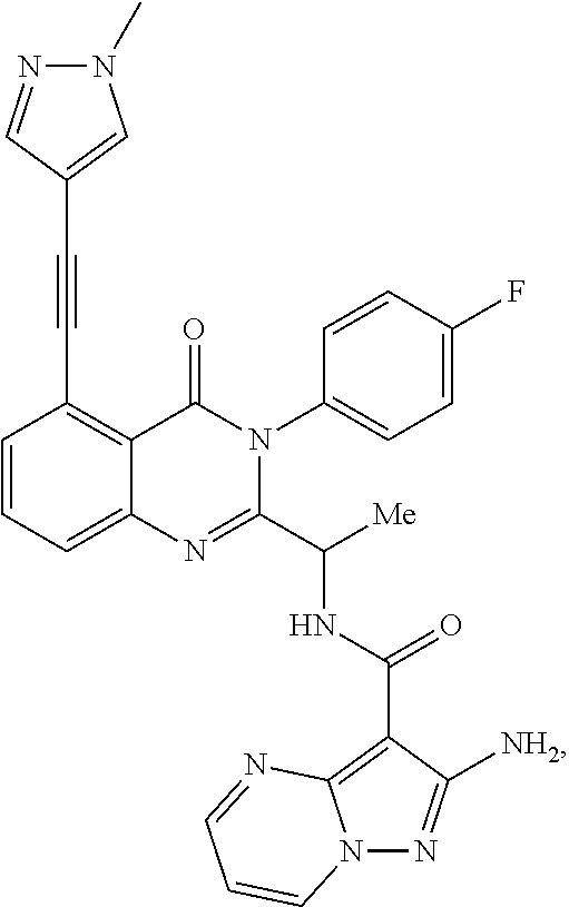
C12=CC=CC(C#CC3=CN(C)N=C3)=C1C(=O)N(C1=CC=C(F)C=C1)C(C([Me])NC(C1=C3N(N=C1[NH2])C=CC=N3)=O)=N2
